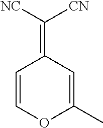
C1=COC(C)=CC1=C([NC])[CN]
